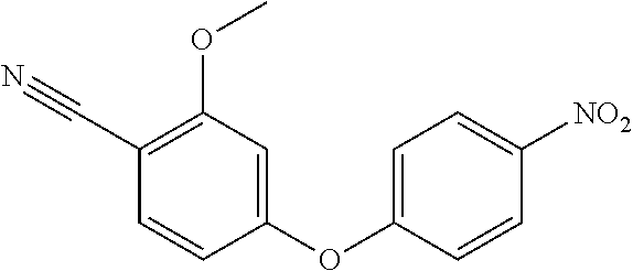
C1(C#N)=C(OC)C=C(OC2=CC=C([NO2])C=C2)C=C1
